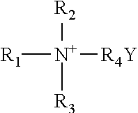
[R1][N+]([R2])([R3])[R4Y]
